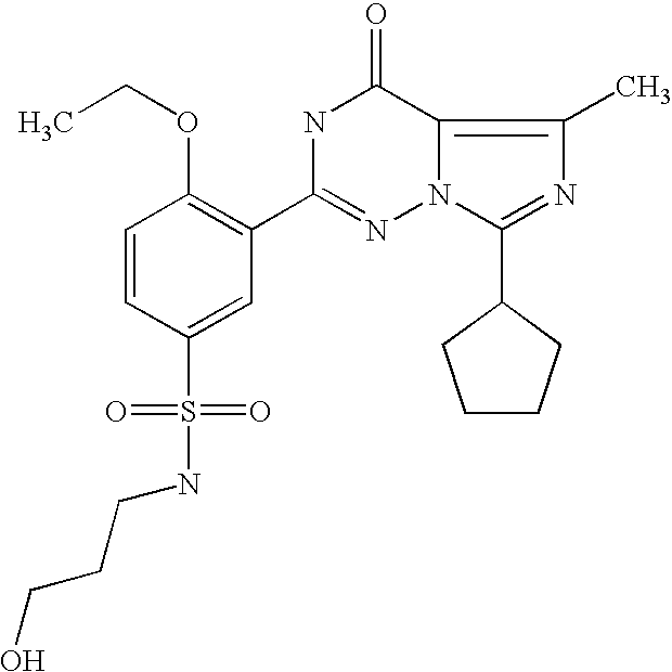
C(CCO)NS(C1=CC(C2=NN3C(=C(C)N=C3C3CCCC3)C(=O)N2)=C(OCC)C=C1)(=O)=O
